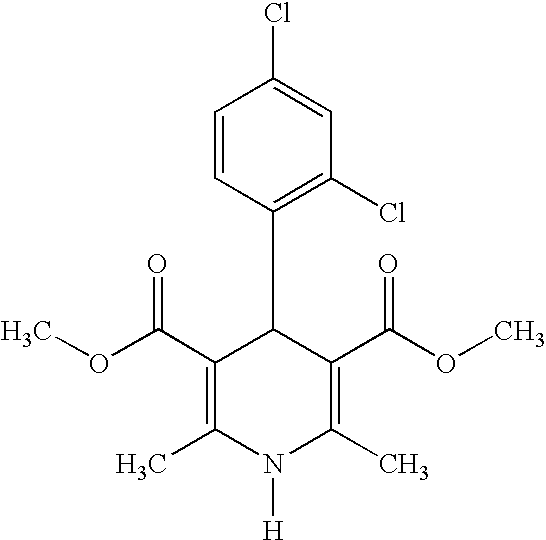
C1(C(OC)=O)=C(C)N([H])C(C)=C(C(OC)=O)C1C1=C(Cl)C=C(Cl)C=C1
